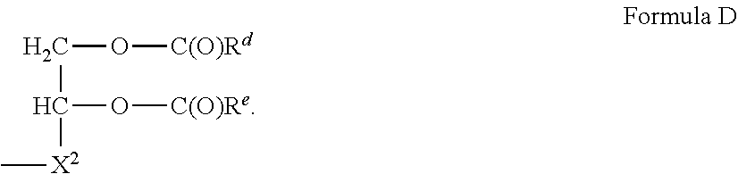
C[X2]C(O[C(O)Re])CO[C(O)Rd]
